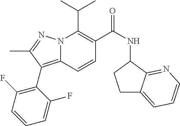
CC(C)C1=C(C(NC2CCC3=CC=CN=C23)=O)C=CC2=C(C3=C(F)C=CC=C3F)C(C)=NN12
